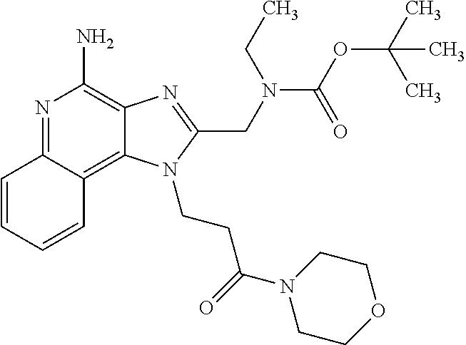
C1=CC=CC2=C3C(=C(N)N=C12)N=C(CN(C(OC(C)(C)C)=O)CC)N3CCC(=O)N1CCOCC1
